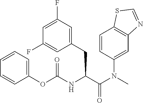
C1=CC(OC(NC(C(N(C)C2=CC3=C(C=C2)SC=N3)=O)CC2=CC(F)=CC(F)=C2)=O)=CC=C1
